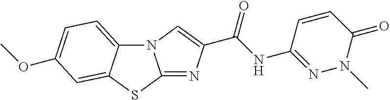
N12C3=CC=C(OC)C=C3SC1=NC(C(=O)NC1=NN(C)C(=O)C=C1)=C2
